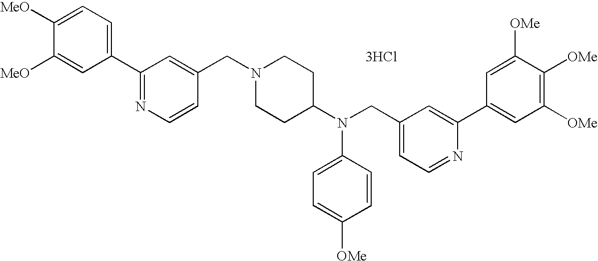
C1=C([MeO])C([MeO])=CC=C1C1=NC=CC(CN2CCC(N(CC3=CC=NC(C4=CC([OMe])=C([OMe])C([OMe])=C4)=C3)C3=CC=C([OMe])C=C3)CC2)=C1.[3HCl]
